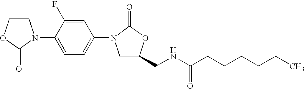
C1COC(=O)N1C1=CC=C(N2CC(CNC(CCCCCC)=O)OC2=O)C=C1F
